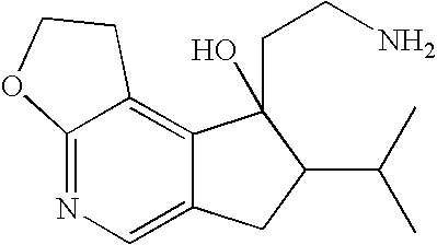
C12=NC=C3C(=C1CCO2)C(CCN)(O)C(C(C)C)C3
